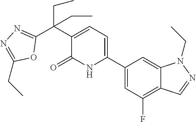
C1(C2=CC=C(C(CC)(C3=NN=C(CC)O3)CC)C(=O)N2)=CC(F)=C2C(=C1)N(CC)N=C2
